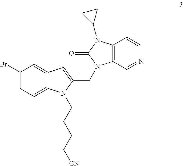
C1(Br)=CC=C2C(=C1)C=C(CN1C3=C(C=CN=C3)N(C3CC3)C1=O)N2CCCC[CN]
